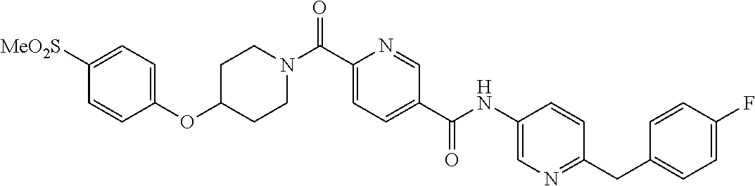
C1=CC(OC2CCN(C(C3=CC=C(C(NC4=CN=C(CC5=CC=C(F)C=C5)C=C4)=O)C=N3)=O)CC2)=CC=C1[MeO2S]
